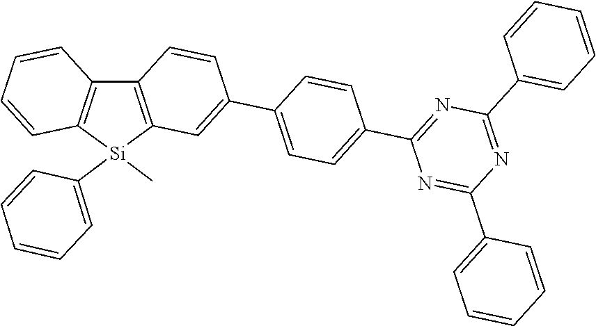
C12=C([Si](C3=CC=CC=C3)(C)C3=C1C=CC(C1=CC=C(C4=NC(C5=CC=CC=C5)=NC(C5=CC=CC=C5)=N4)C=C1)=C3)C=CC=C2
